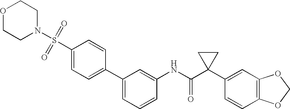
C1(C2=CC=CC(NC(C3(C4=CC5=C(C=C4)OCO5)CC3)=O)=C2)=CC=C(S(N2CCOCC2)(=O)=O)C=C1
